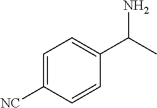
C1=CC(C(C)N)=CC=C1[NC]
